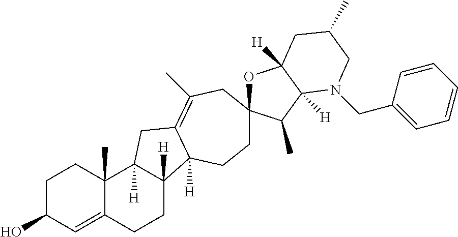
C1C(O)C=C2C(C)(C1)C1([H])C([H])(CC2)C2([H])C(=C(C)CC3(OC4([H])C([H])(C3C)N(CC3=CC=CC=C3)CC(C)C4)CC2)C1
